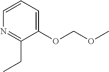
C1(OCOC)=CC=CN=C1CC
